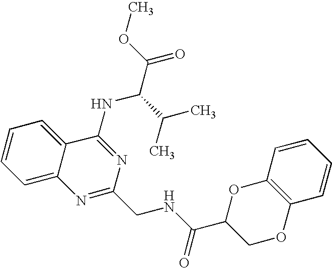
C12=CC=CC=C1C(NC(C(=O)OC)C(C)C)=NC(CNC(C1COC3=C(O1)C=CC=C3)=O)=N2
